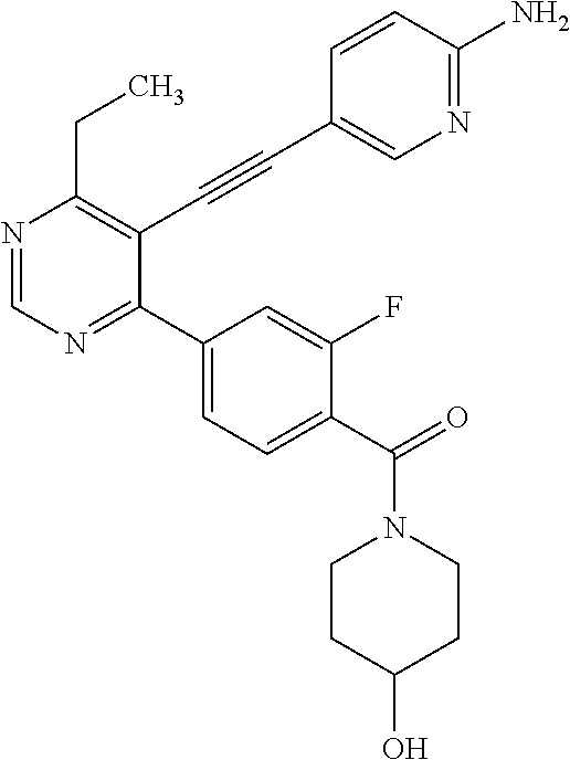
N1=CN=C(C2=CC=C(C(=O)N3CCC(O)CC3)C(F)=C2)C(C#CC2=CN=C(N)C=C2)=C1CC
